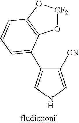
O1[CF2]OC2=C1C(C1=CNC=C1[CN])=CC=C2
